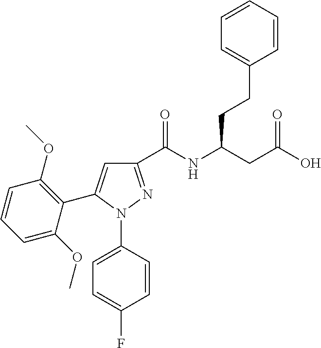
C1(C(NC(CC(O)=O)CCC2=CC=CC=C2)=O)=NN(C2=CC=C(F)C=C2)C(C2=C(OC)C=CC=C2OC)=C1
